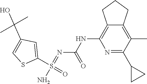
O=S(=NC(NC1=C2C(=C(C)C(C3CC3)=N1)CCC2)=O)(N)C1=CC(C(C)(O)C)=CS1
